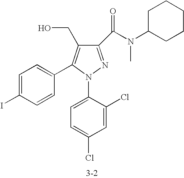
C1(C(N(C2CCCCC2)C)=O)=NN(C2=CC=C(Cl)C=C2Cl)C(C2=CC=C(I)C=C2)=C1CO
